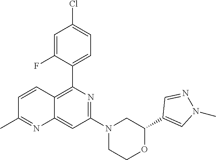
C12=C(C3=CC=C(Cl)C=C3F)N=C(N3CCOC(C4=CN(C)N=C4)C3)C=C1N=C(C)C=C2
